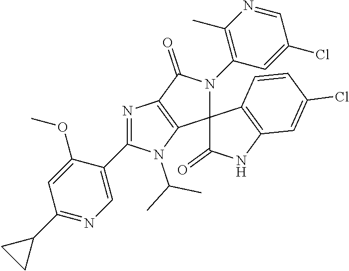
N1=C(C2=CN=C(C3CC3)C=C2OC)N(C(C)C)C2=C1C(=O)N(C1=C(C)N=CC(Cl)=C1)C21C(=O)NC2=C1C=CC(Cl)=C2
